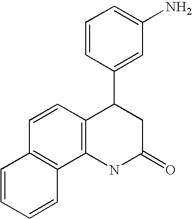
C1=CC(C2C3=C(NC(=O)C2)C2=C(C=C3)C=CC=C2)=CC(N)=C1
